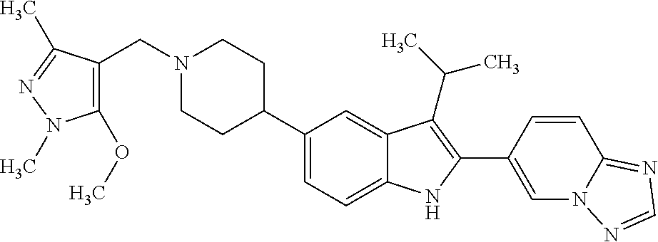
C1(C2CCN(CC3=C(OC)N(C)N=C3C)CC2)=CC=C2C(=C1)C(C(C)C)=C(C1=CN3C(=NC=N3)C=C1)N2
